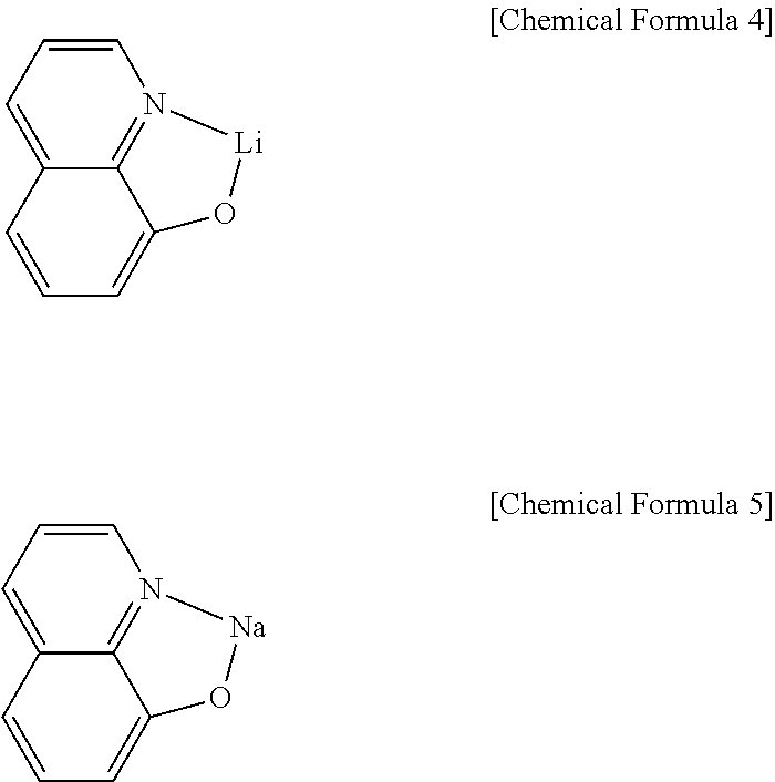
C1=CC=C2C3=N1[Li]OC3=CC=C2.C1=CC=C2C3=N1[Na]OC3=CC=C2
